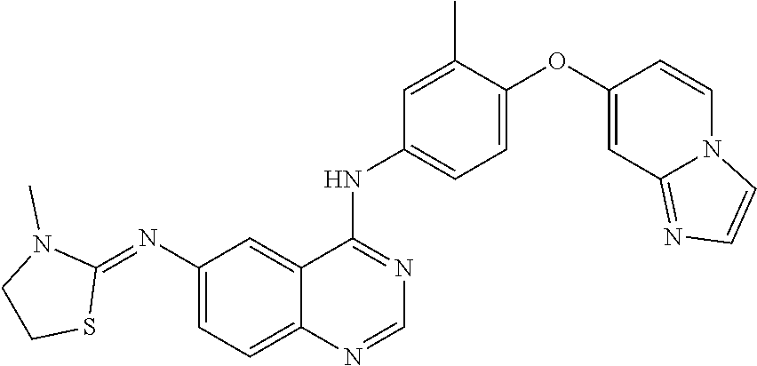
C1(OC2=CC=C(NC3=NC=NC4=CC=C(N=C5N(C)CCS5)C=C34)C=C2C)=CC2=NC=CN2C=C1
